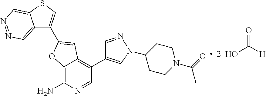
C12=CN=NC=C1SC=C2C1=CC2=C(C3=CN(C4CCN(C(C)=O)CC4)N=C3)C=NC(N)=C2O1.OC(=O)[H]
